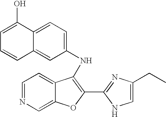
C1=C(O)C2=CC=C(NC3=C(C4=NC(CC)=CN4)OC4=CN=CC=C43)C=C2C=C1
